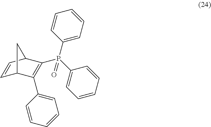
C1=CC(P(C2=CC=CC=C2)(=O)C2=C(C3=CC=CC=C3)C3C=CC2C3)=CC=C1
